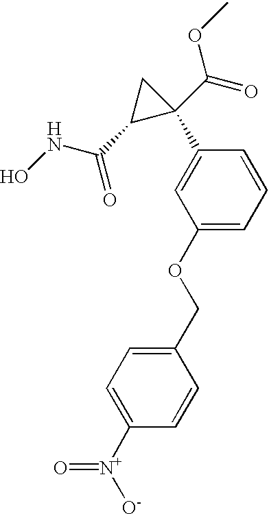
ONC(C1C(C(=O)OC)(C2=CC(OCC3=CC=C([N+]([O-])=O)C=C3)=CC=C2)C1)=O
